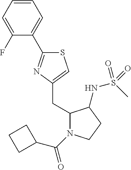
C1=CC=C(F)C(C2=NC(CC3N(C(C4CCC4)=O)CCC3NS(C)(=O)=O)=CS2)=C1
